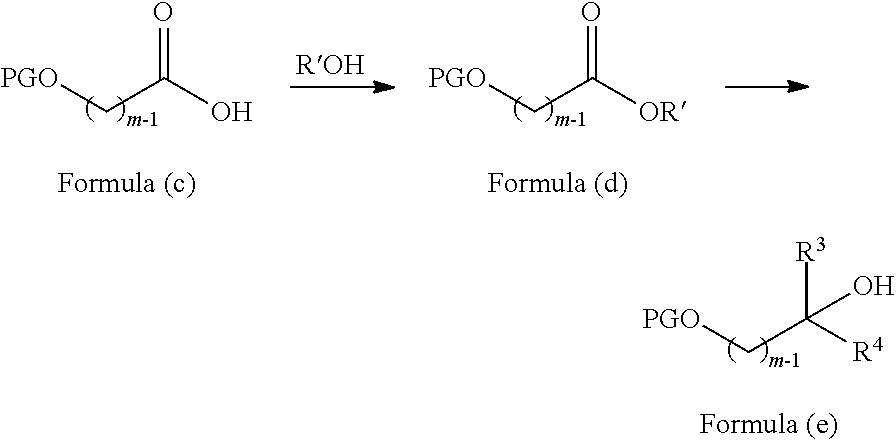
[PGO]CC([R4])([R3])O.[PGO]CC([OR])=O.[PGO]CC(O)=O
